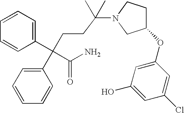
C1=CC=C(C(CCC(N2CC(OC3=CC(O)=CC(Cl)=C3)CC2)(C)C)(C2=CC=CC=C2)C(=O)N)C=C1
